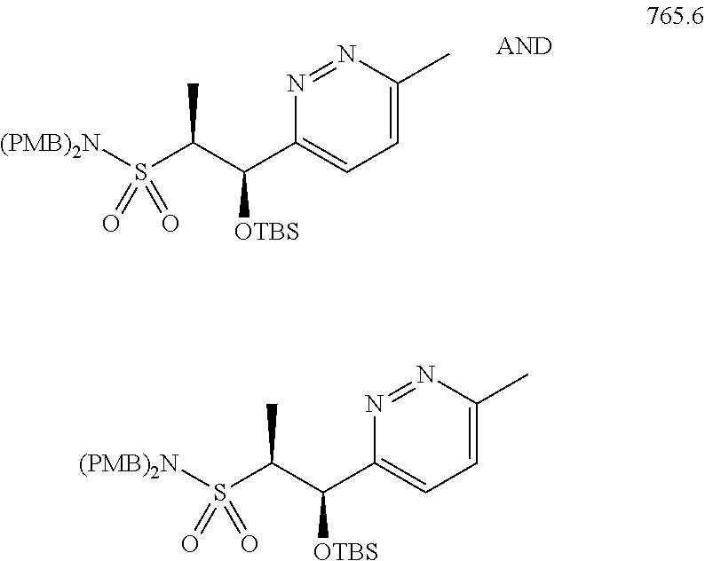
N1=NC(C)=CC=C1C(C(S([(PMB)2N])(=O)=O)C)[OTBS].N1=NC(C)=CC=C1C(C(S([(PMB)2N])(=O)=O)C)[OTBS]
